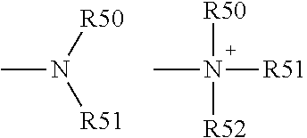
CN([R51])[R50].CN([R51])([R50])[R52]
